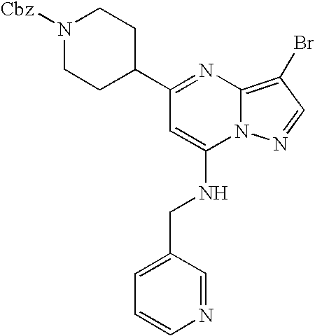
C1(C2CCN([Cbz])CC2)=NC2=C(Br)C=NN2C(NCC2=CC=CN=C2)=C1
